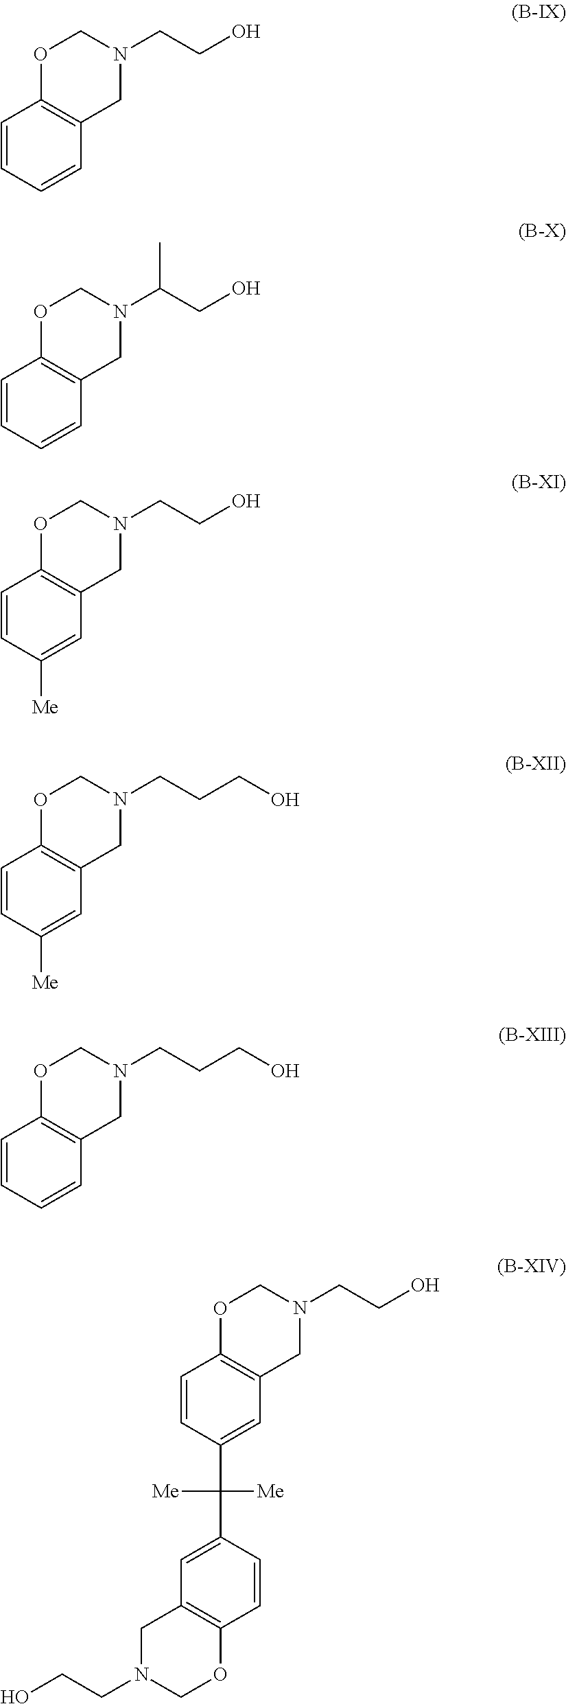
C1=CC=CC2=C1OCN(CCO)C2.C1=CC=CC2=C1OCN(C(CO)C)C2.C1=CC([Me])=CC2=C1OCN(CCO)C2.C1=CC([Me])=CC2=C1OCN(CCCO)C2.C1=CC=CC2=C1OCN(CCCO)C2.C1=CC(C(C2=CC3=C(C=C2)OCN(CCO)C3)([Me])[Me])=CC2=C1OCN(CCO)C2
